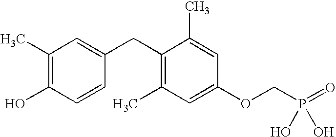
C1(C)=C(O)C=CC(CC2=C(C)C=C(OCP(=O)(O)O)C=C2C)=C1
